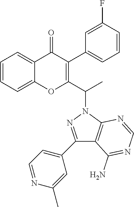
C1=CC=C2C(=C1)OC(C(N1N=C(C3=CC=NC(C)=C3)C3=C1N=CN=C3N)C)=C(C1=CC=CC(F)=C1)C2=O
